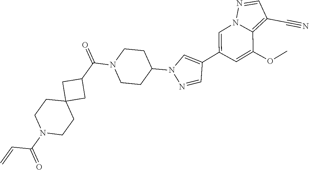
C1=C(C2=CN(C3CCN(C(C4CC5(C4)CCN(C(=O)C=C)CC5)=O)CC3)N=C2)C=C(OC)C2=C(C#N)C=NN12
